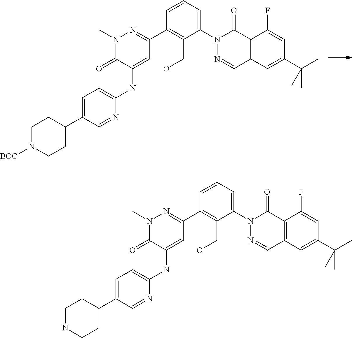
N1(C)C(=O)C(NC2=CC=C(C3CCN([BOC])CC3)C=N2)=CC(C2=C(CO)C(N3N=CC4=C(C3=O)C(F)=CC(C(C)(C)C)=C4)=CC=C2)=N1.N1(C)C(=O)C(NC2=CC=C(C3CCNCC3)C=N2)=CC(C2=C(CO)C(N3N=CC4=C(C3=O)C(F)=CC(C(C)(C)C)=C4)=CC=C2)=N1
